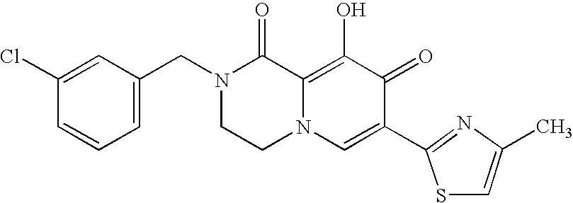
C1(Cl)=CC(CN2CCN3C(=C(O)C(=O)C(C4=NC(C)=CS4)=C3)C2=O)=CC=C1
